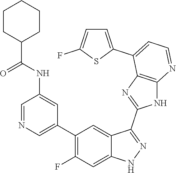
C1=NC=C(C2=C(F)C=C3C(=C2)C(C2=NC4=C(N2)N=CC=C4C2=CC=C(F)S2)=NN3)C=C1NC(=O)C1CCCCC1
